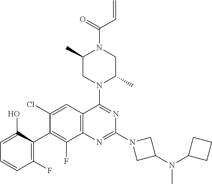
C1=C(O)C(C2=C(F)C3=C(C=C2Cl)C(N2C(C)CN(C(=O)C=C)C(C)C2)=NC(N2CC(N(C4CCC4)C)C2)=N3)=C(F)C=C1
